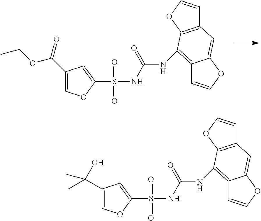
C1=C(C(OCC)=O)C=C(S(NC(=O)NC2=C3C=COC3=CC3=C2OC=C3)(=O)=O)O1.C1=C(C(O)(C)C)C=C(S(NC(=O)NC2=C3C=COC3=CC3=C2OC=C3)(=O)=O)O1
